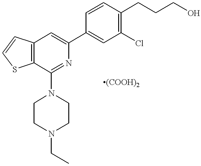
C12=C(C(N3CCN(CC)CC3)=NC(C3=CC(Cl)=C(CCCO)C=C3)=C1)SC=C2
